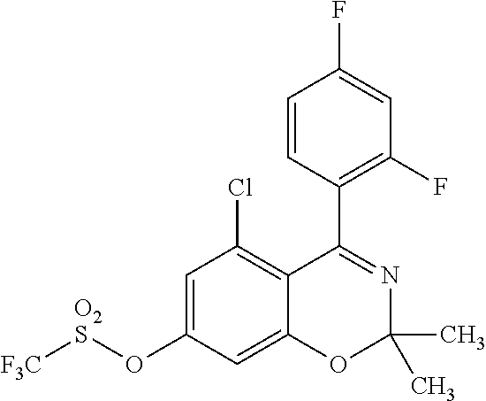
C1=C(O[O2S][F3C])C=C2C(=C1Cl)C(C1=C(F)C=C(F)C=C1)=NC(C)(C)O2
